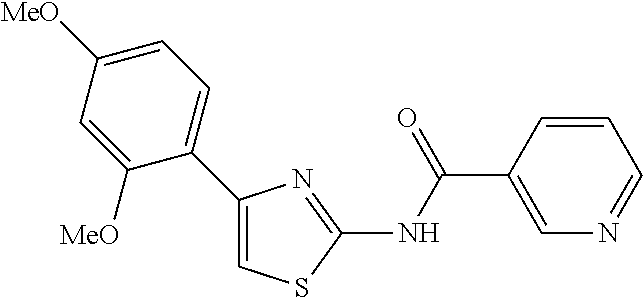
C1=CC(C(NC2=NC(C3=CC=C([MeO])C=C3[MeO])=CS2)=O)=CN=C1
